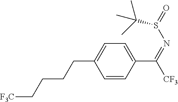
[CF3]C(=NS(=O)C(C)(C)C)C1=CC=C(CCCC[F3C])C=C1
